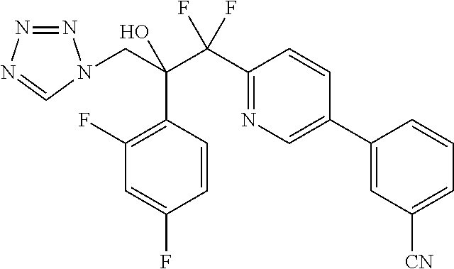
C1(F)=C(C(CN2N=NN=C2)(O)C(C2=NC=C(C3=CC([CN])=CC=C3)C=C2)(F)F)C=CC(F)=C1
